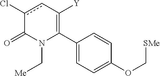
C1(C2=C([Y])cc(Cl)C(=O)N2C[Me])=CC=C(OC[SMe])C=C1
